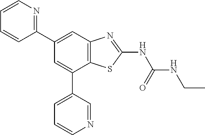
C12=C(C=C(C3=NC=CC=C3)C=C1C1=CC=CN=C1)N=C(NC(NCC)=O)S2
